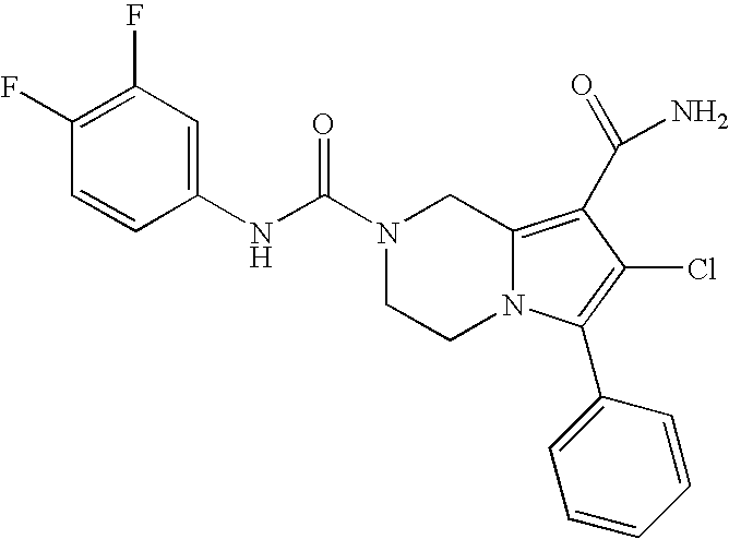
C(N1CCN2C(=C(C(=O)N)C(Cl)=C2C2=CC=CC=C2)C1)(=O)NC1=CC(F)=C(F)C=C1
